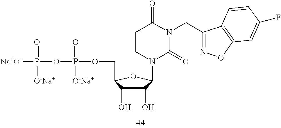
[Na+O-]P(OP(OCC1C(O)C(O)C(N2C(=O)N(CC3=NOC4=C3C=CC(F)=C4)C(=O)C=C2)O1)(=O)[O-Na+])(=O)[O-Na+]
